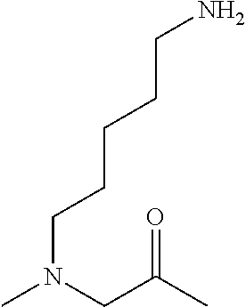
CN(CC(C)=O)CCCCCN
